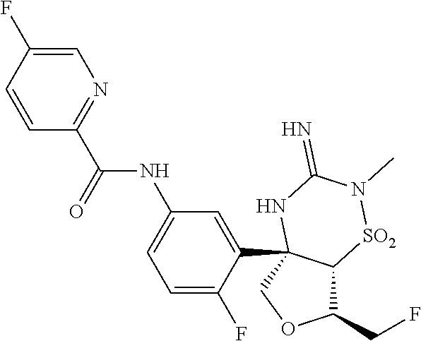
C1(CF)C2C(C3=CC(NC(C4=NC=C(F)C=C4)=O)=CC=C3F)(CO1)NC(=N)N(C)[SO2]2
